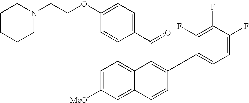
C(C1=C(C2=CC=C(F)C(F)=C2F)C=CC2=CC([MeO])=CC=C12)(C1=CC=C(OCCN2CCCCC2)C=C1)=O
